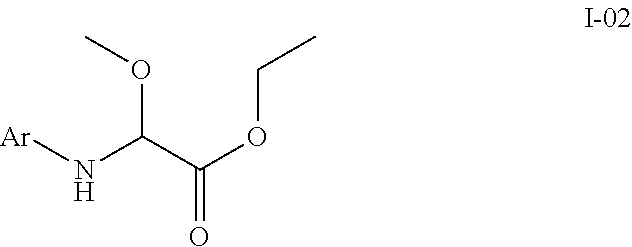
N(C(C(OCC)=O)OC)[Ar]
